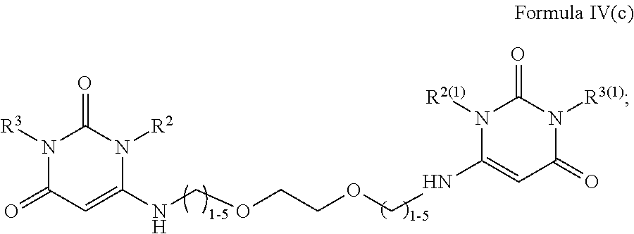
N1([R3])C(=O)C=C(NCOCCOCNC2=CC(=O)N([R3(1)])C(=O)N2[R2(1)])N([R2])C1=O
